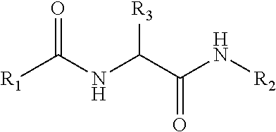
[R1]C(NC(C(N[R2])=O)[R3])=O
